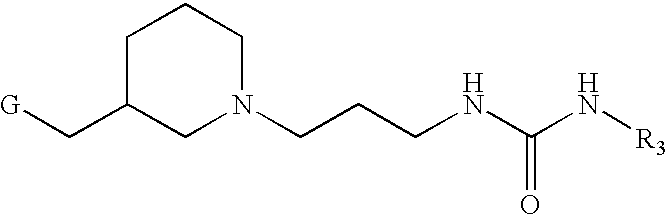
N1(CCCNC(N[R3])=O)CCCC(C[G])C1
